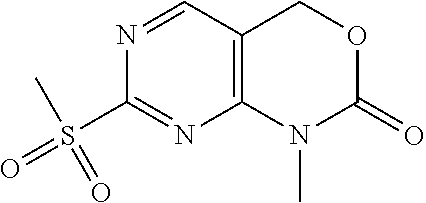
C1(S(=O)(C)=O)=NC2=C(C=N1)COC(=O)N2C
